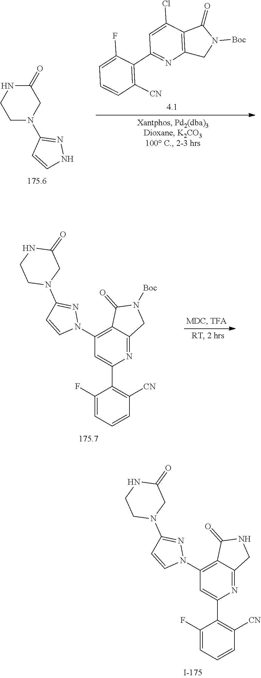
N1CCN(C2=NNC=C2)CC1=O.C12=C(CN([Boc])C1=O)N=C(C1=C([CN])C=CC=C1F)C=C2Cl.N1=C(N2CC(=O)NCC2)C=CN1C1=C2C(=O)N([Boc])CC2=NC(C2=C([CN])C=CC=C2F)=C1.N1(C2=C3C(=NC(C4=C([CN])C=CC=C4F)=C2)CNC3=O)N=C(N2CC(=O)NCC2)C=C1
